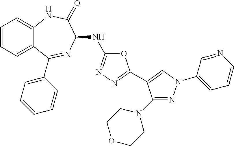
C1=CC=C2C(=C1)NC(=O)C(NC1=NN=C(C3=CN(C4=CC=CN=C4)N=C3N3CCOCC3)O1)N=C2C1=CC=CC=C1
